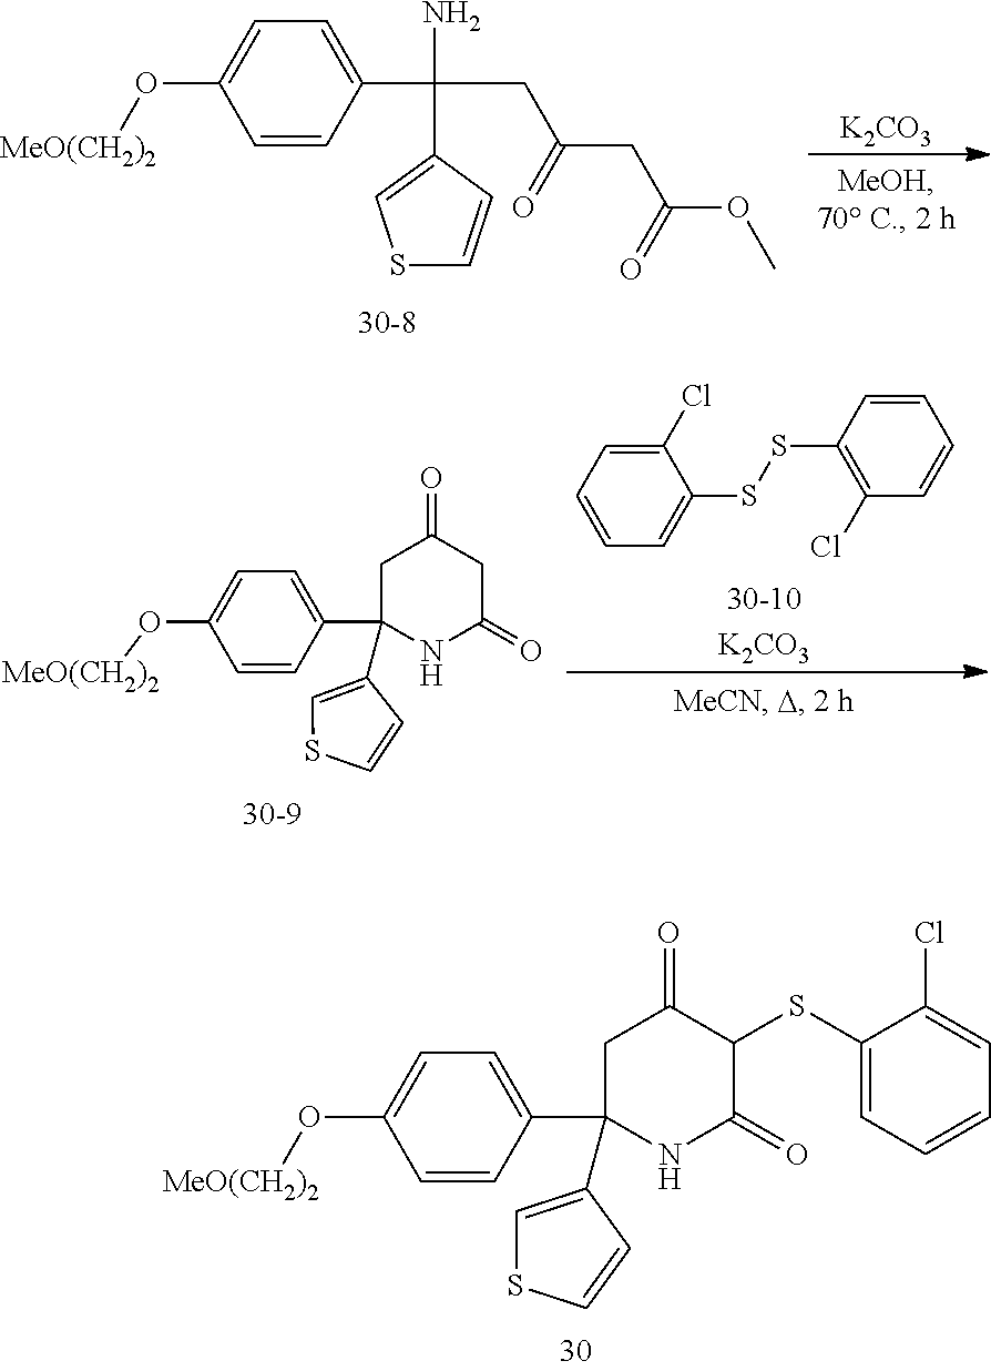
C1C(=O)C(SC2=CC=CC=C2Cl)C(=O)NC1(C1=CSC=C1)C1=CC=C(O[MeO(CH2)2])C=C1.[K2CO3].C1=C(O[MeO(CH2)2])C=CC(C(N)(CC(CC(OC)=O)=O)C2=CSC=C2)=C1.C1(Cl)=CC=CC=C1SSC1=C(Cl)C=CC=C1.[K2CO3].C1=C(O[MeO(CH2)2])C=CC(C2(C3=CSC=C3)CC(=O)CC(=O)N2)=C1
